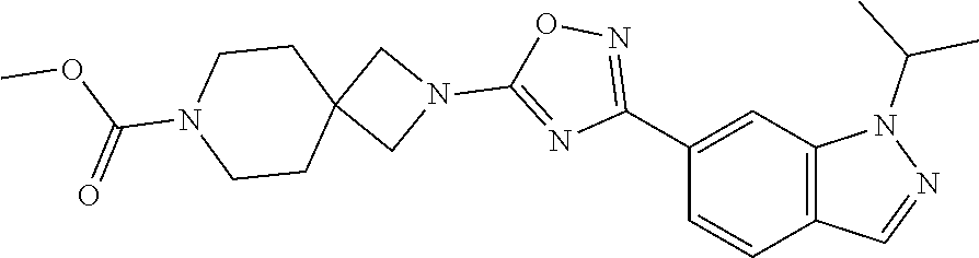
C1(C2=NOC(N3CC4(C3)CCN(C(=O)OC)CC4)=N2)=CC2=C(C=C1)C=NN2C(C)C
